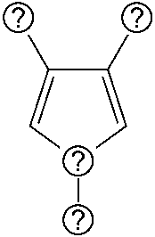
C1(C)=CC(C)C=C1C
